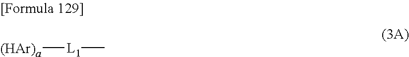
[(HAr)a][L1]C
